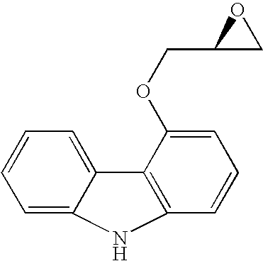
C1=C2C(=CC=C1)C1=C(C=CC=C1OCC1CO1)N2
